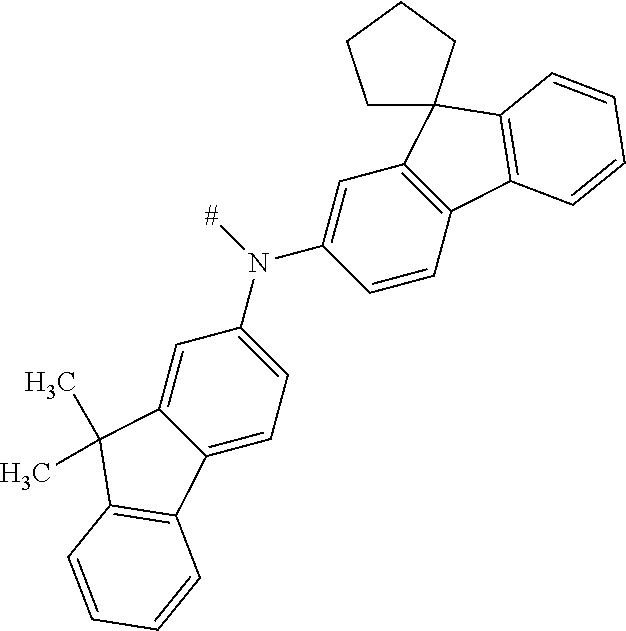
C1=CC2=C(C=C1N([#])C1=CC=C3C(=C1)C(C)(C)C1=C3C=CC=C1)C1(C3=C2C=CC=C3)CCCC1
